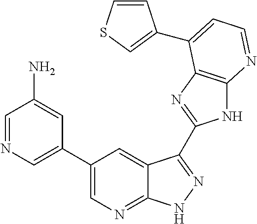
C1=NC=C(C2=CN=C3C(=C2)C(C2=NC4=C(N2)N=CC=C4C2=CSC=C2)=NN3)C=C1N
